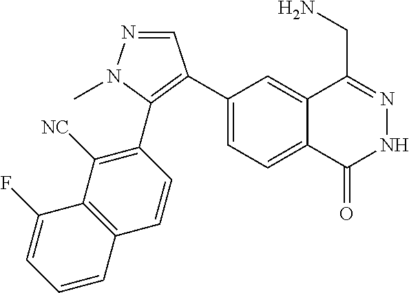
C1(C2=C(C3=C([NC])C4=C(C=C3)C=CC=C4F)N(C)N=C2)=CC=C2C(=C1)C(CN)=NNC2=O
